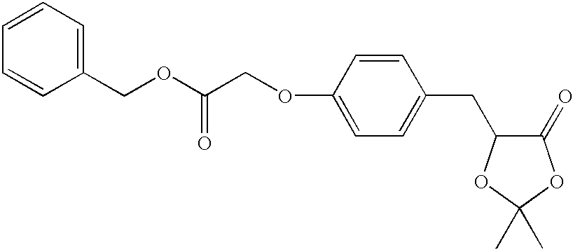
C1=CC(OCC(OCC2=CC=CC=C2)=O)=CC=C1CC1C(=O)OC(C)(C)O1
